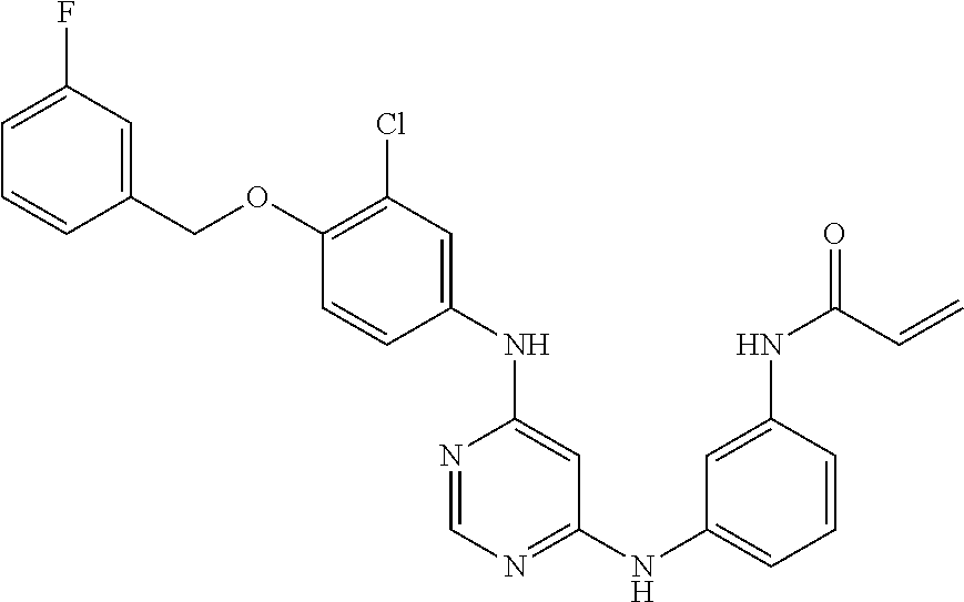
C1(OCC2=CC(F)=CC=C2)=C(Cl)C=C(NC2=CC(NC3=CC=CC(NC(=O)C=C)=C3)=NC=N2)C=C1
